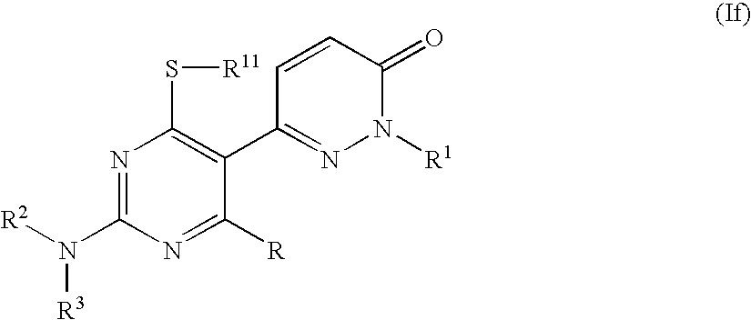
[R2]N(C1=NC(S[R11])=C(C2=NN([R1])C(=O)C=C2)C([R])=N1)[R3]
